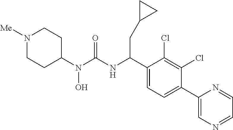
C1(N(C(NC(C2=CC=C(C3=CN=CC=N3)C(Cl)=C2Cl)CC2CC2)=O)O)CCN([Me])CC1
